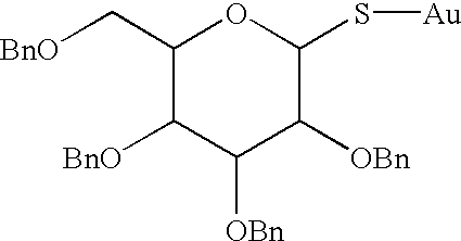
C1(C[BnO])C([BnO])C([OBn])C([OBn])C(S[Au])O1
